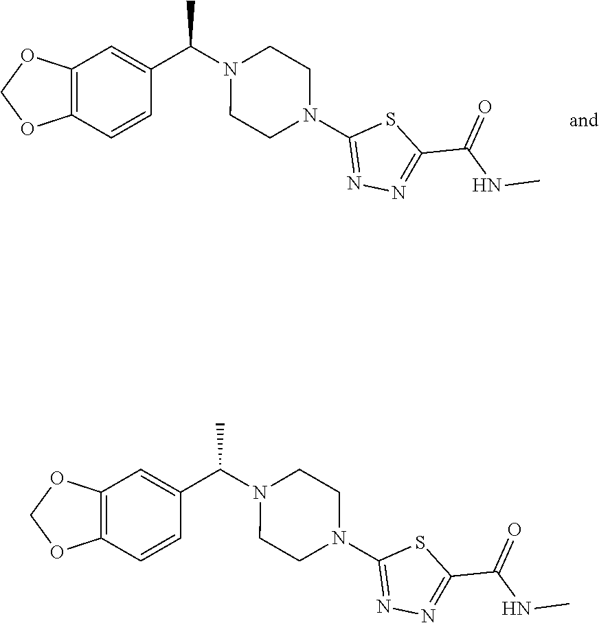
C12=C(C=CC(C(N3CCN(C4=NN=C(C(NC)=O)S4)CC3)C)=C1)OCO2.C12=C(C=CC(C(N3CCN(C4=NN=C(C(NC)=O)S4)CC3)C)=C1)OCO2
